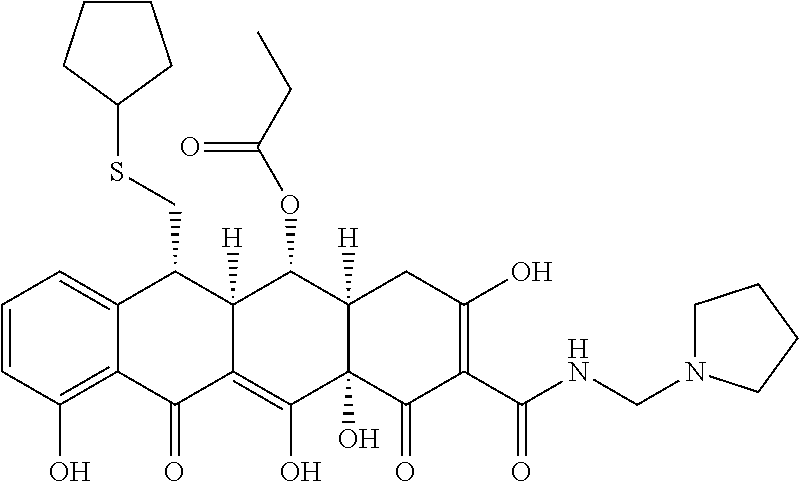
C1=CC(O)=C2C(=C1)C(CSC1CCCC1)C1([H])C(=C(O)C3(O)C([H])(C1OC(CC)=O)CC(O)=C(C(NCN1CCCC1)=O)C3=O)C2=O
